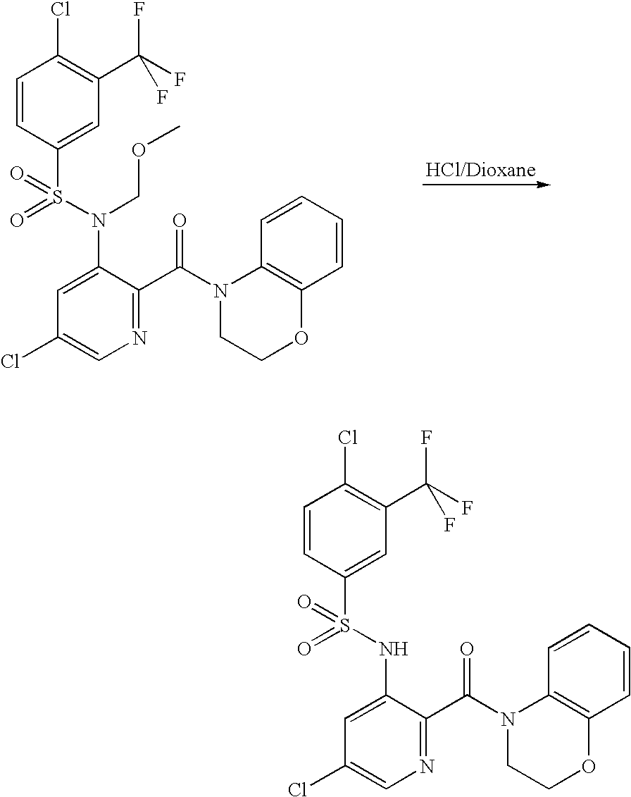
C1=CC(S(NC2=CC(Cl)=CN=C2C(N2CCOC3=C2C=CC=C3)=O)(=O)=O)=CC(C(F)(F)F)=C1Cl.C1=CC(S(N(C2=CC(Cl)=CN=C2C(N2CCOC3=C2C=CC=C3)=O)COC)(=O)=O)=CC(C(F)(F)F)=C1Cl.[HCl/Dioxane]
